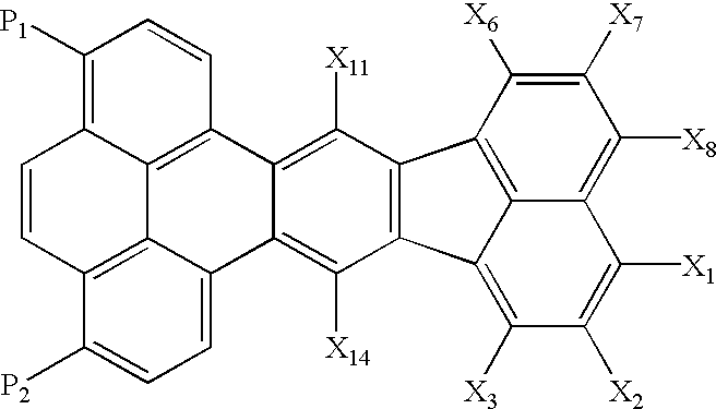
C12=C(C([X11])=C3C(=C1[X14])C1=CC=C([P2])C4=C1C1=C3C=CC([P1])=C1C=C4)C1=C3C(=C([X8])C([X7])=C1[X6])C([X1])=C([X2])C([X3])=C23
